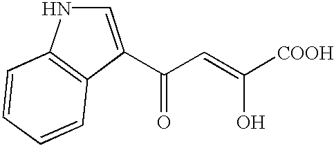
C1=C(C(C=C([COOH])O)=O)C2=C(N1)C=CC=C2
